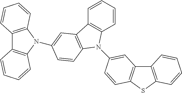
C12=C(SC3=C1C=CC=C3)C=CC(N1C3=C(C=CC=C3)C3=C1C=CC(N1C4=C(C5=C1C=CC=C5)C=CC=C4)=C3)=C2
